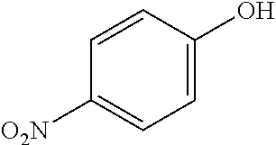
C1=CC([O2N])=CC=C1O
